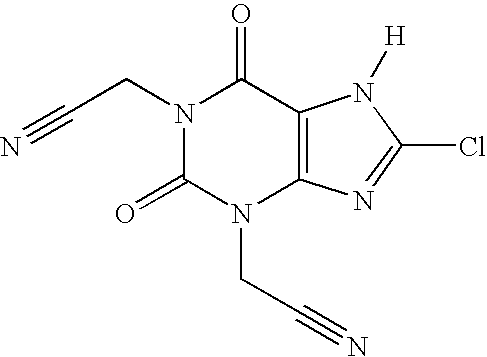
N1(CC#N)C(=O)N(CC#N)C2=C(C1=O)N([H])C(Cl)=N2
